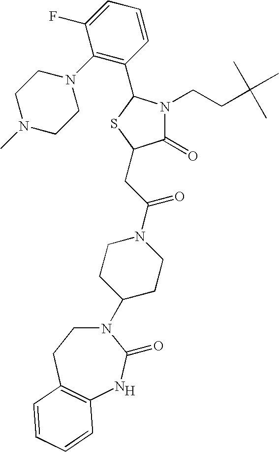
[H].N1(C2CCN(C(CC3C(=O)N(CCC(C)(C)C)C(C4=C(N5CCN(C)CC5)C(F)=CC=C4)S3)=O)CC2)CCC2=C(NC1=O)C=CC=C2
